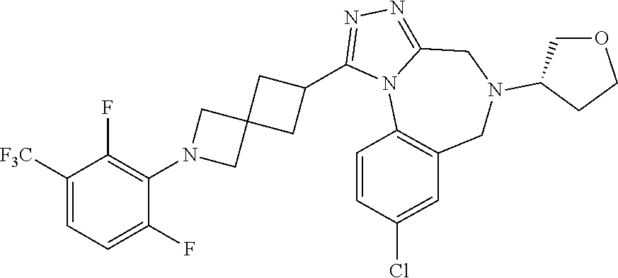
C1([F3C])=CC=C(F)C(N2CC3(C2)CC(C2=NN=C4N2C2=C(CN(C5COCC5)C4)C=C(Cl)C=C2)C3)=C1F
